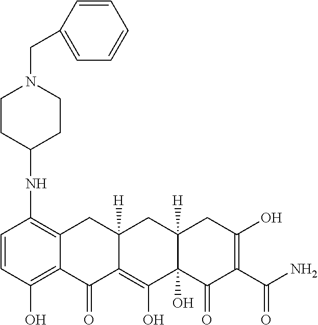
C1=CC(O)=C2C(=C1NC1CCN(CC3=CC=CC=C3)CC1)CC1([H])C(=C(O)C3(O)C([H])(C1)CC(O)=C(C(N)=O)C3=O)C2=O
